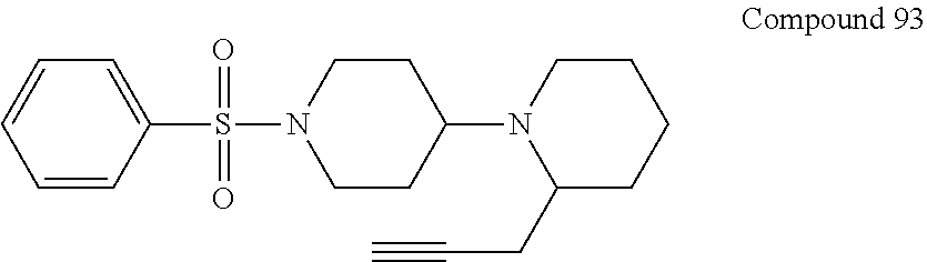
C1CN(S(=O)(=O)C2=CC=CC=C2)CCC1N1C(CC#C)CCCC1
